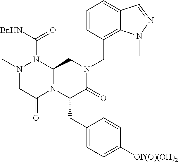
N1(C)CC(=O)N2C(N1C([BnHN])=O)CN(CC1=C3C(=CC=C1)C=NN3C)C(=O)C2CC1=CC=C([OP(O)(OH)2])C=C1
